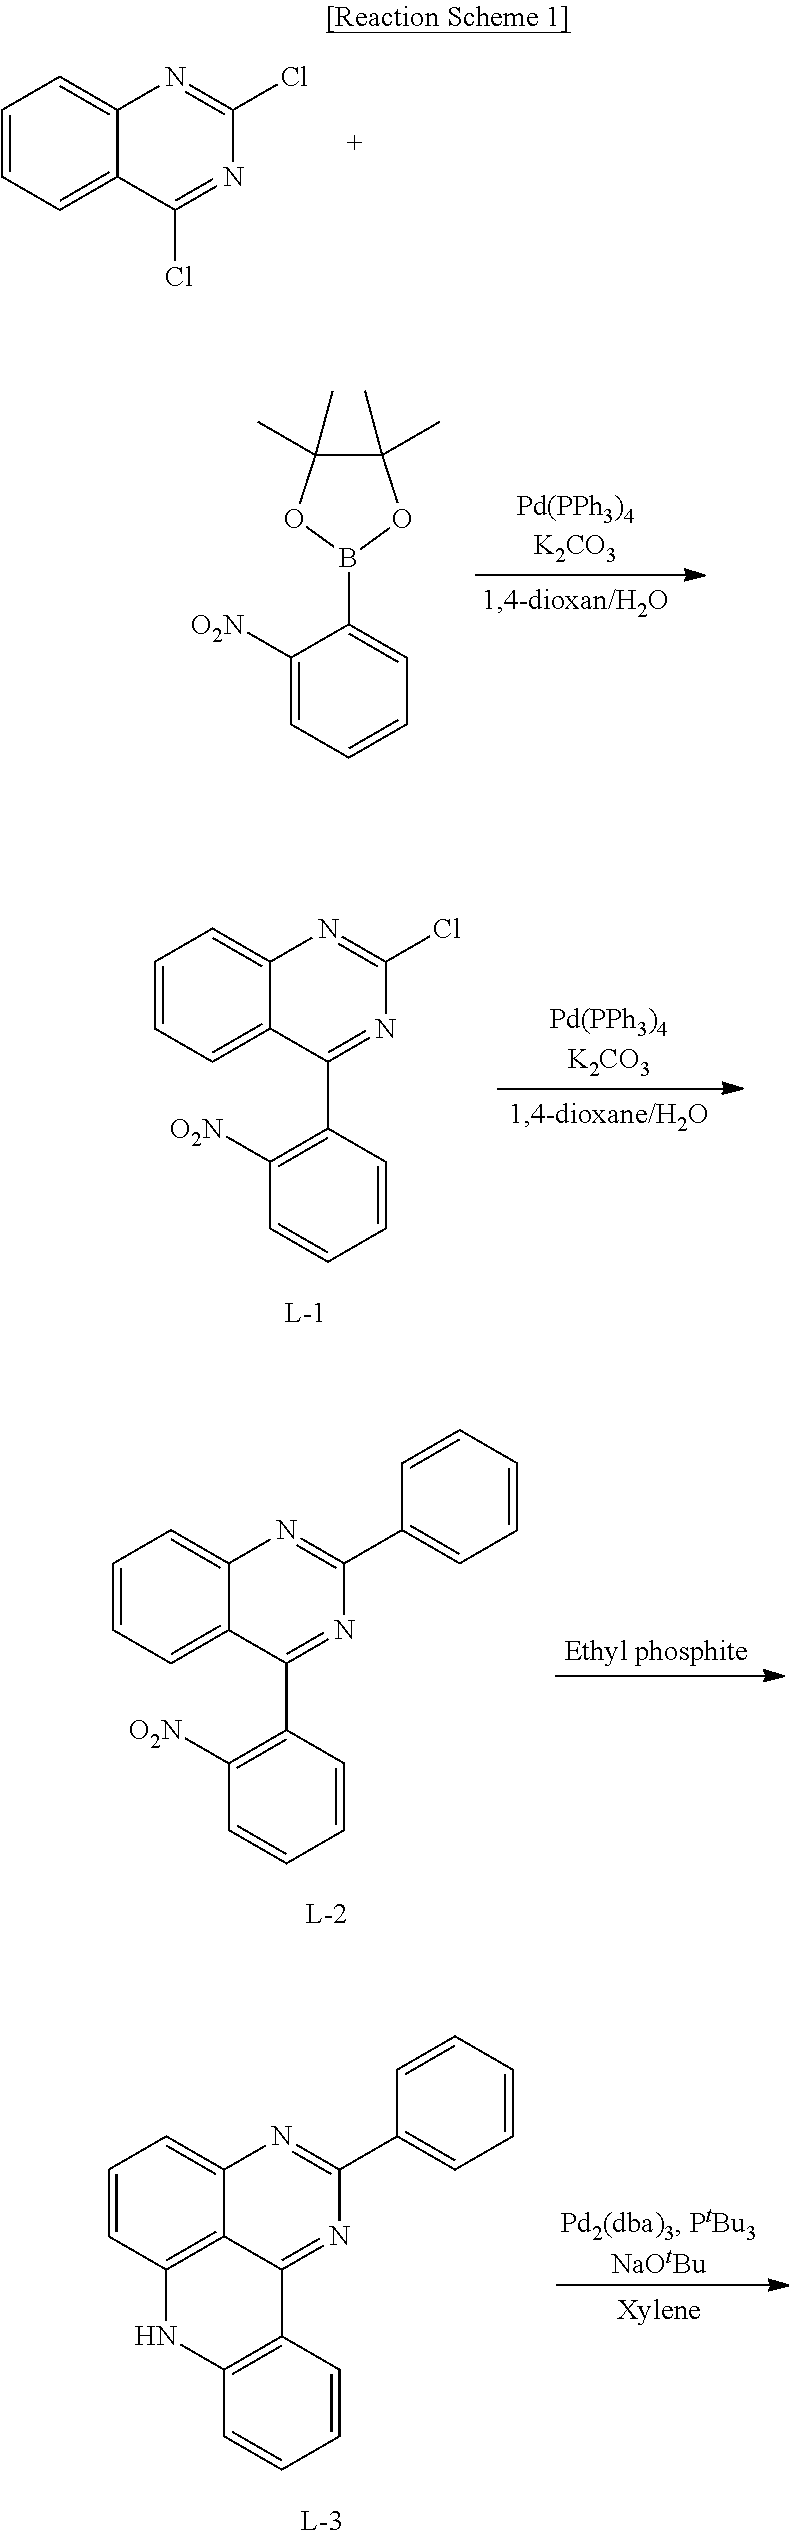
C1=CC=C2C(=C1)N=C(Cl)N=C2Cl.C1([O2N])=CC=CC=C1B1OC(C)(C)C(C)(C)O1.C1([O2N])=C(C2=NC(Cl)=NC3=CC=CC=C23)C=CC=C1.C1([O2N])=C(C2=NC(C3=CC=CC=C3)=NC3=CC=CC=C23)C=CC=C1.C12=C(C=CC=C1)C1=NC(C3=CC=CC=C3)=NC3=CC=CC(=C13)N2
